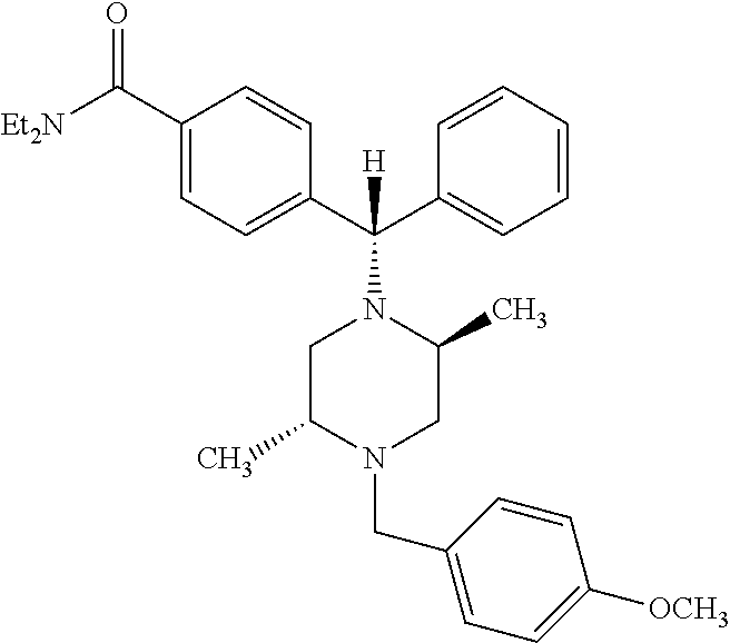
C1(C([Et2N])=O)=CC=C(C(C2=CC=CC=C2)(N2CC(C)N(CC3=CC=C([OCH3])C=C3)CC2C)[H])C=C1
